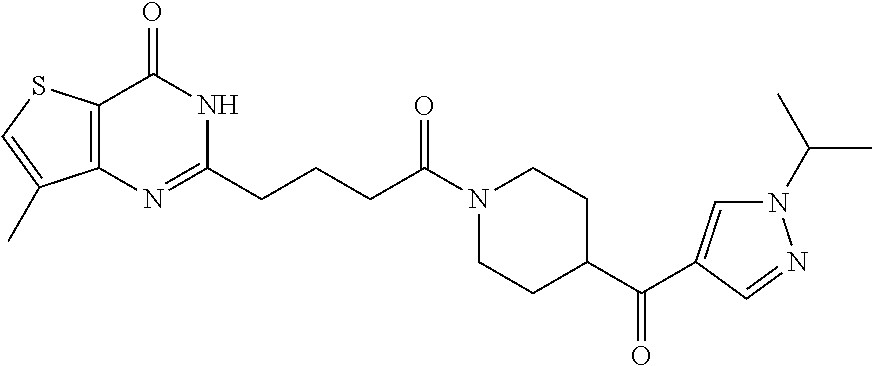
C12=C(N=C(CCCC(N3CCC(C(=O)C4=CN(C(C)C)N=C4)CC3)=O)NC1=O)C(C)=CS2
